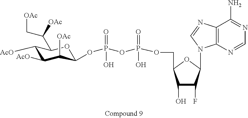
C1([AcO])C([AcO])C([OAc])C(OP(OP(OCC2C(O)C(F)C(N3C4=C(N=C3)C(N)=NC=N4)O2)(O)=O)(O)=O)OC1C(C[OAc])[OAc]
